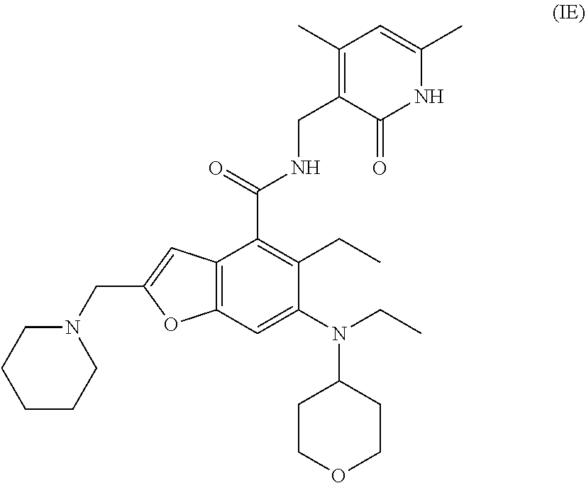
C1(C)=C(CNC(C2=C(CC)C(N(CC)C3CCOCC3)=CC3=C2C=C(CN2CCCCC2)O3)=O)C(=O)NC(C)=C1
